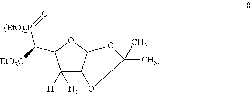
C1([N3])([H])C2C(OC1C([(EtO)2P]=O)[EtO2C])OC(C)(C)O2
